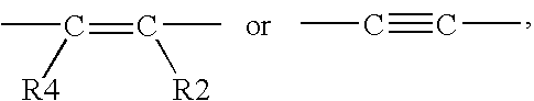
CC#CC.CC(=C(C)[R2])[R4]
